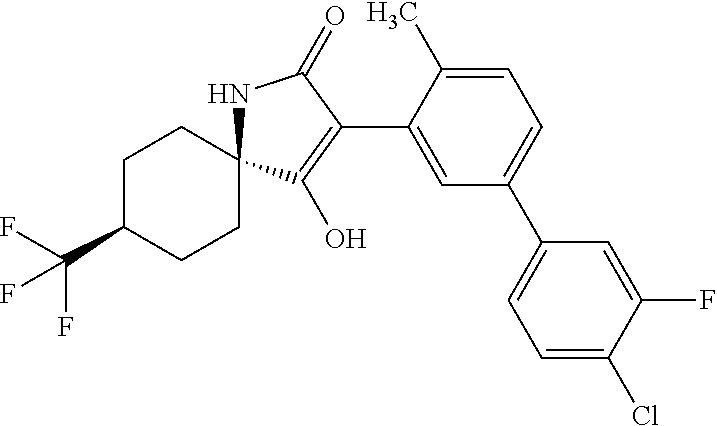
C(C1CCC2(CC1)NC(=O)C(C1=CC(C3=CC=C(Cl)C(F)=C3)=CC=C1C)=C2O)(F)(F)F
